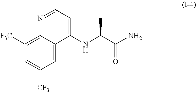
C(C(=O)N)(NC1=CC=NC2=C([F3C])C=C([CF3])C=C12)C
